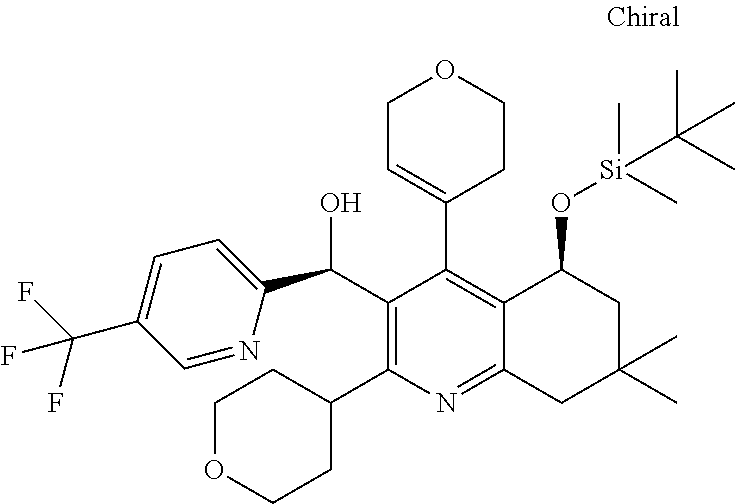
C1(C(O)C2=CC=C(C(F)(F)F)C=N2)=C(C2CCOCC2)N=C2C(=C1C1=CCOCC1)C(O[Si](C)(C)C(C)(C)C)CC(C)(C)C2
